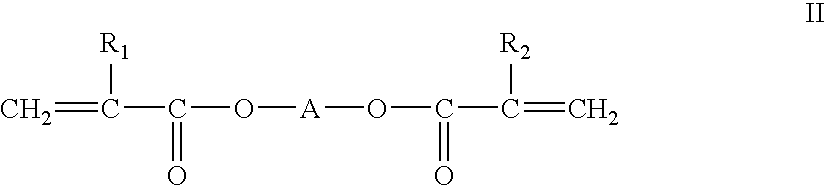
C=C(C(O[A]OC(C(=C)[R2])=O)=O)[R1]
